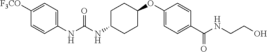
C1=C([F3CO])C=CC(NC(NC2CCC(OC3=CC=C(C(NCCO)=O)C=C3)CC2)=O)=C1
